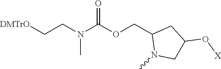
[DMTrO]CCN(C(OCC1N(C)CC(O[X])C1)=O)C
